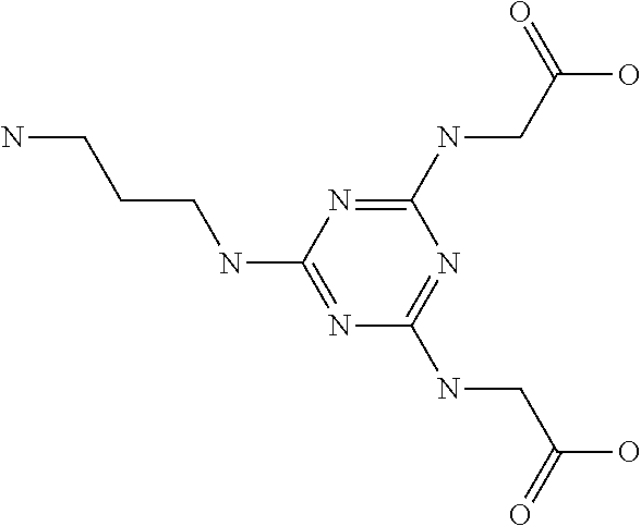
NCCCNC1=NC(NCC(O)=O)=NC(NCC(O)=O)=N1
